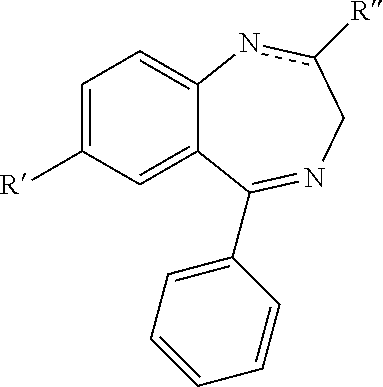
C1=C([R])C=C2C(=C1)nc([R])CN=C2C1=CC=CC=C1
